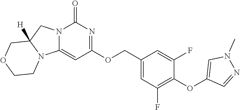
C1(OC2=C(F)C=C(COC3=NC(=O)N4C(=C3)N3C([H])(C4)COCC3)C=C2F)=CN(C)N=C1
